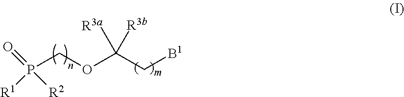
P(COC(C[B1])([R3a])[R3b])([R1])([R2])=O
